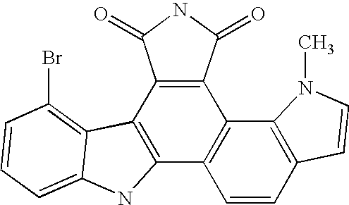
C12=C(C3=C(C4=C1C1=C(Br)C=CC=C1N4)C=CC1=C3N(C)C=C1)C(=O)NC2=O
